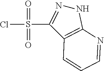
O=S(=O)(Cl)C1=NNC2=C1C=CC=N2
